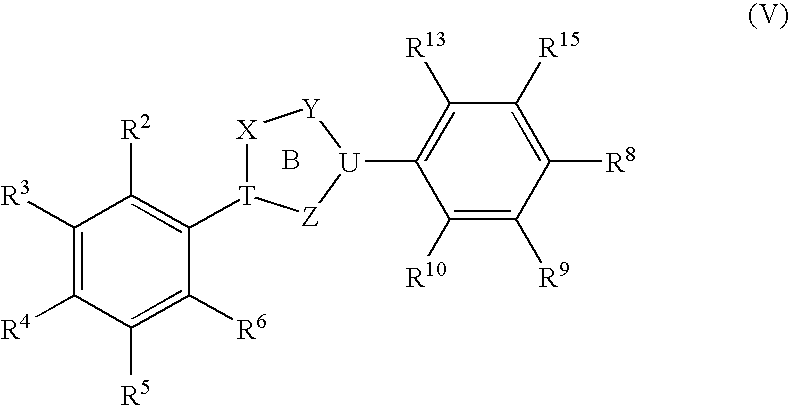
C1([R3])=C([R4])C([R5])=C([R6])C([T]2[X][Y][U](C3=C([R13])C([R15])=C([R8])C([R9])=C3[R10])[Z]2)=C1[R2].B
